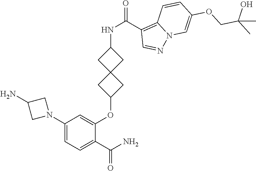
C1(N2CC(N)C2)=CC=C(C(N)=O)C(OC2CC3(C2)CC(NC(=O)C2=C4N(N=C2)C=C(OCC(C)(O)C)C=C4)C3)=C1
